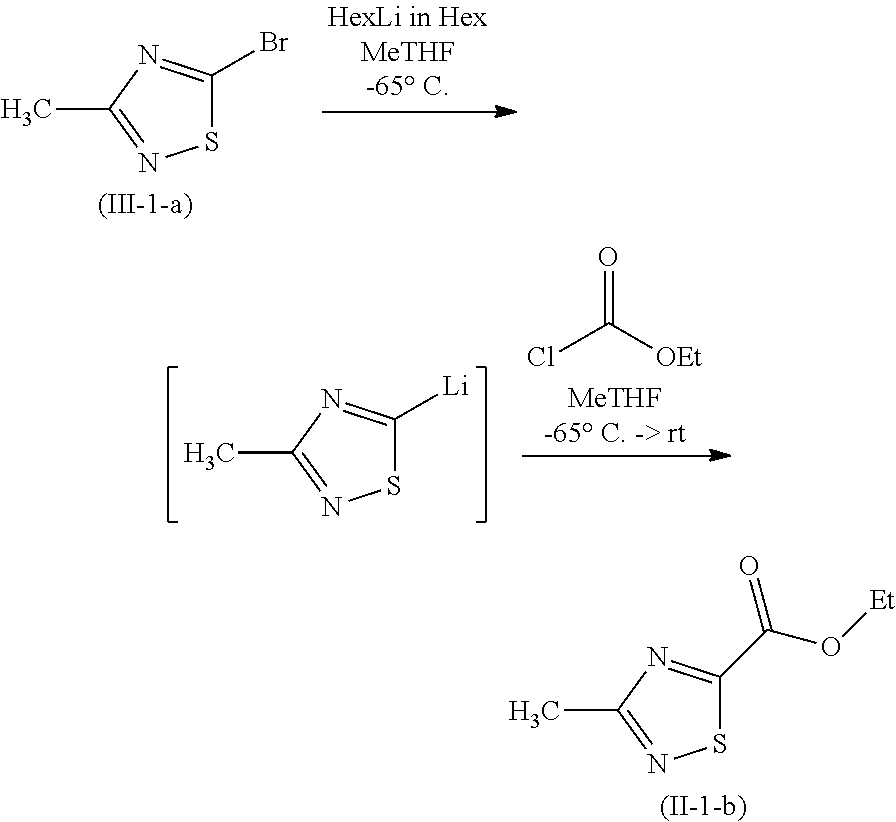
S1C(C(O[Et])=O)=NC(C)=N1.[(II-1-b)].S1C(Br)=NC(C)=N1.[(III-1-a)].S1C([Li])=NC(C)=N1.O=C([OEt])Cl
